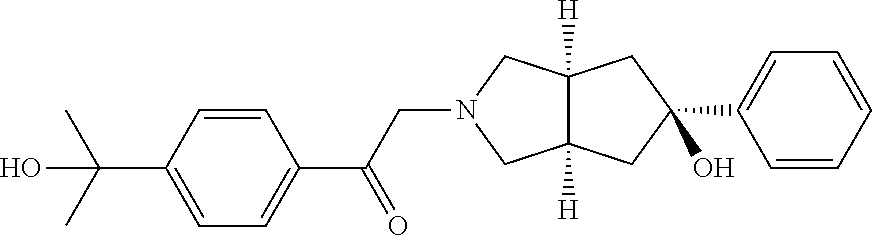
C1=C(C(C)(C)O)C=CC(C(CN2CC3([H])C([H])(C2)CC(O)(C2=CC=CC=C2)C3)=O)=C1
